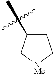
C1C[NMe]CC1C
